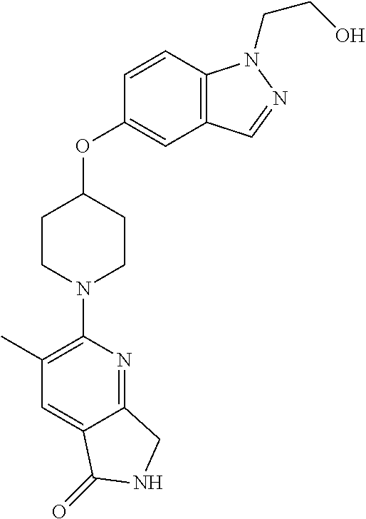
C1(C)=C(N2CCC(OC3=CC4=C(C=C3)N(CCO)N=C4)CC2)N=C2C(=C1)C(=O)NC2
